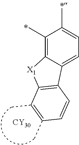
C1=C(C)C(C)=C2C(=C1)C1=C([X1]2)C(C)=C(C)C=C1.[CY30]
